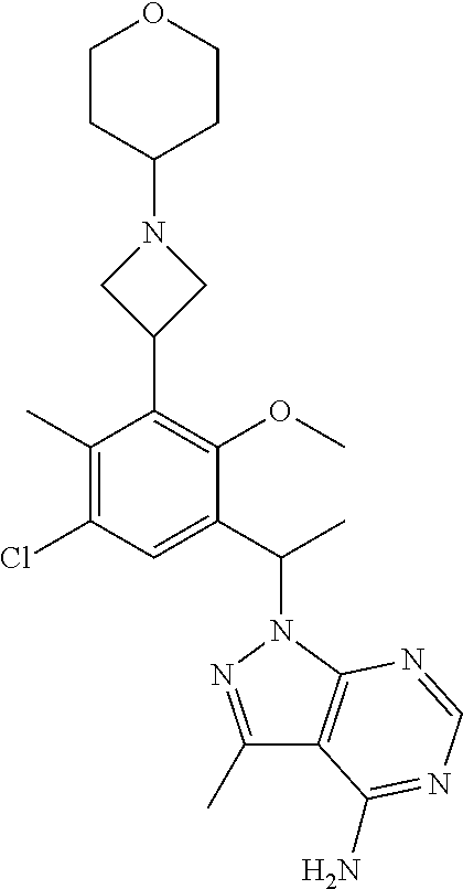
C1(C2=C(OC)C(C(C)N3N=C(C)C4=C3N=CN=C4N)=CC(Cl)=C2C)CN(C2CCOCC2)C1
